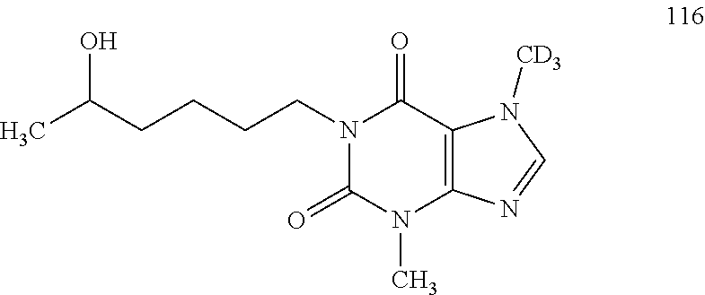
N1(CCCCC(C)O)C(=O)N(C)C2=C(C1=O)N([CD3])C=N2
